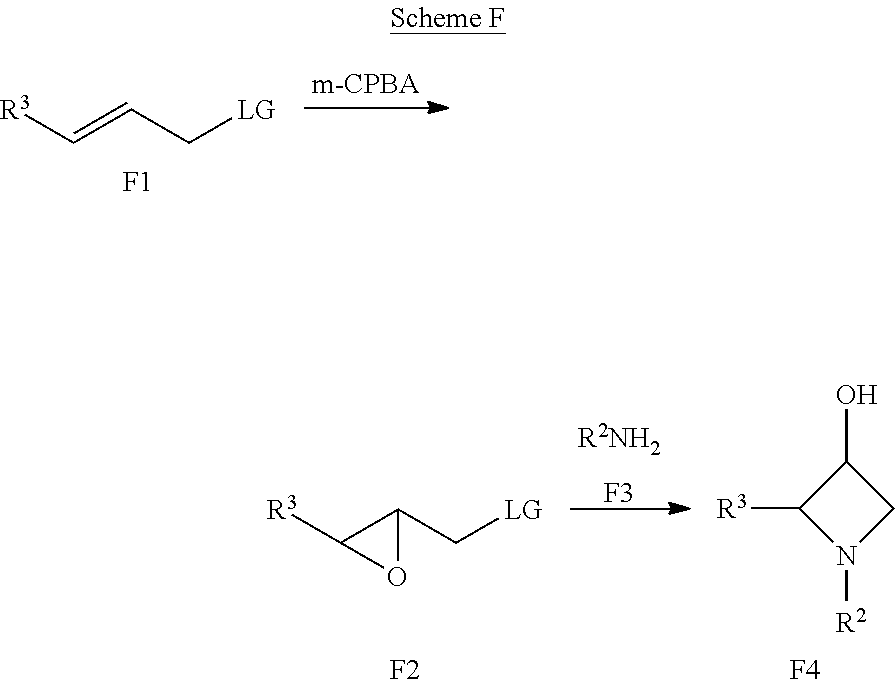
[R3]C=CC[LG].[F1].[R3]C1OC1C[LG].[F2].[R2NH2].[F3].OC1C([R3])N([R2])C1.[F4]
